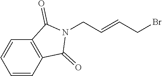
C1=CC2=C(C=C1)C(=O)N(CC=CCBr)C2=O
